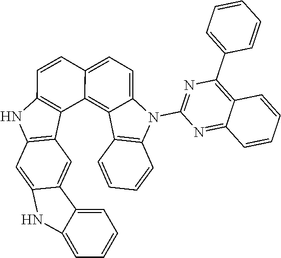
C1=C2C(=C3C(=C1)N(C1=NC(C4=CC=CC=C4)=C4C(=N1)C=CC=C4)C1=C3C=CC=C1)C1=C(NC3=C1C=C1C(=C3)NC3=CC=CC=C13)C=C2
